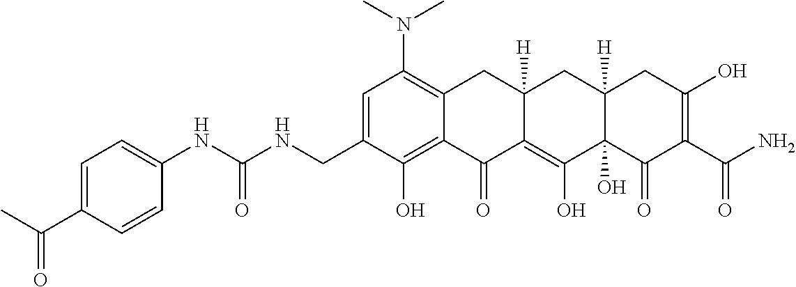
C1=C(CNC(NC2=CC=C(C(C)=O)C=C2)=O)C(O)=C2C(=C1N(C)C)CC1([H])C(=C(O)C3(O)C([H])(C1)CC(O)=C(C(N)=O)C3=O)C2=O
